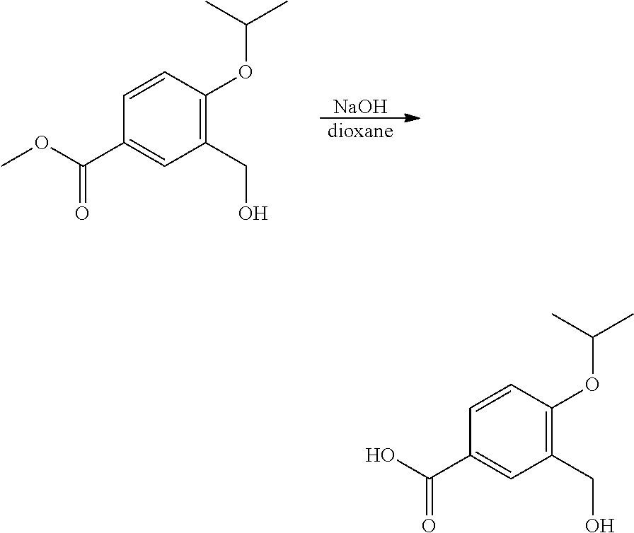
C1=CC(OC(C)C)=C(CO)C=C1C(O)=O.C1=CC(OC(C)C)=C(CO)C=C1C(OC)=O.[NaOH].[dioxane]
